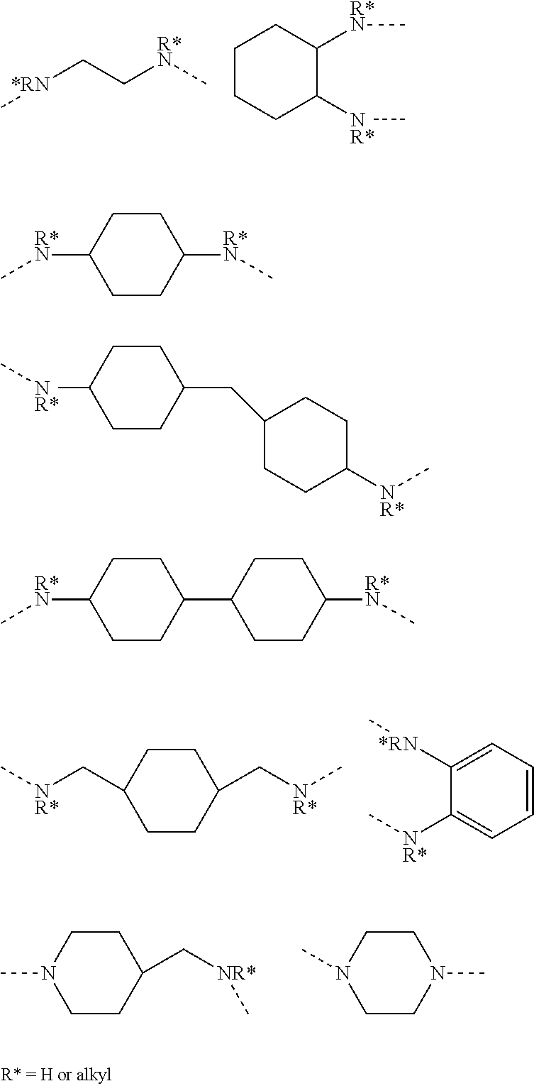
C1CC(C[NR*]C)CCC1C[NR*]C.C1=CC=C([*RN]C)C([NR*]C)=C1.[*RN](CC[R*N]C)C.C1CCC([NR*]C)C([R*N]C)C1.C1CN(C)CCC1C[NR*]C.C1CN(C)CCN1C.C1CC([R*N]C)CCC1[R*N]C.C1CC([NR*]C)CCC1CC1CCC([NR*]C)CC1.C1CC(C2CCC([R*N]C)CC2)CCC1[R*N]C
